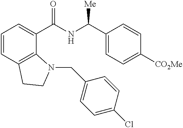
C1=CC2=C(C(C(=O)NC(C3=CC=C([CO2Me])C=C3)[Me])=C1)N(CC1=CC=C(Cl)C=C1)CC2
